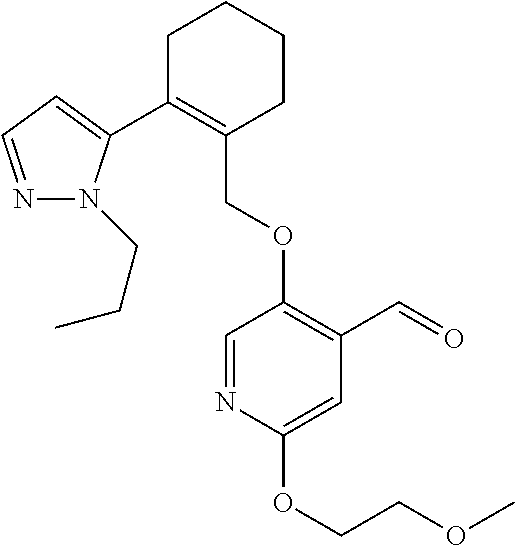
C1C(C2=CC=NN2CCC)=C(COC2=C(C=O)C=C(OCCOC)N=C2)CCC1
